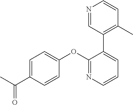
C1=C(C(C)=O)C=CC(OC2=NC=CC=C2C2=C(C)C=CN=C2)=C1
